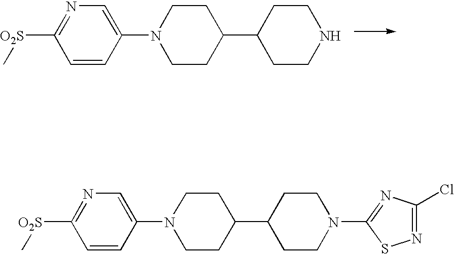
[O2S](C1=NC=C(N2CCC(C3CCNCC3)CC2)C=C1)C.[O2S](C1=NC=C(N2CCC(C3CCN(C4=NC(Cl)=NS4)CC3)CC2)C=C1)C
